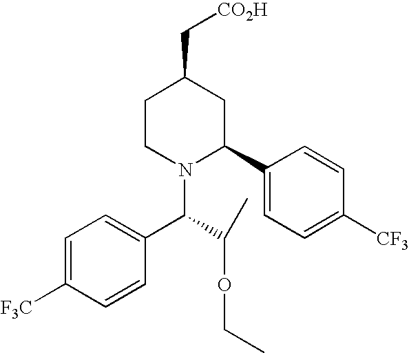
C1CN(C(C(OCC)C)C2=CC=C([F3C])C=C2)C(C2=CC=C([CF3])C=C2)CC1C[CO2H]
